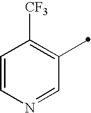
C1=CN=CC(C)=C1[CF3]
